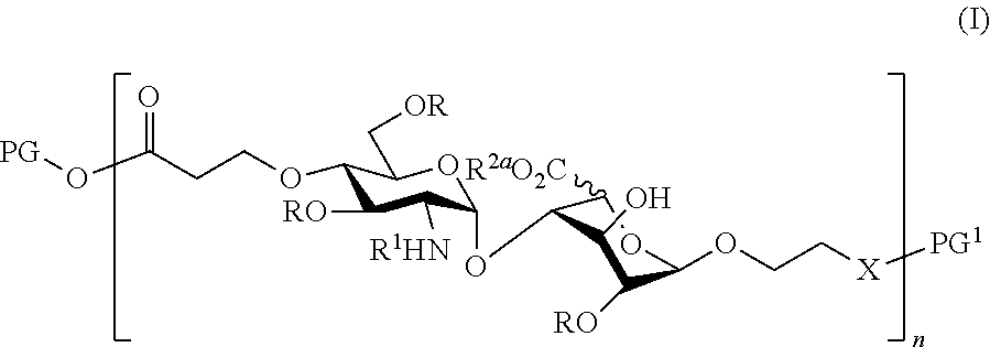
O1C(OC2C([R2aO2C])OC(OCC[X][PG1])C([RO])C2O)C([R1HN])C([RO])C(OCCC(O[PG])=O)C1C[OR]
